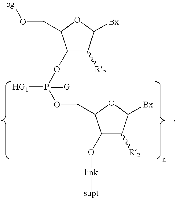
C1([R2])C(OP(OCC2C(O[link][supt])C([R2])C([Bx])O2)([HG1])=[G])C(CO[bg])OC1[Bx]
